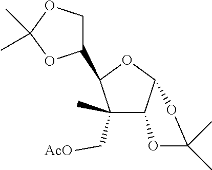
C1(C[AcO])(C)C2C(OC1C1COC(C)(C)O1)OC(C)(C)O2
